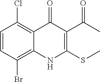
C1=CC(Br)=C2C(=C1Cl)C(=O)C(C(C)=O)=C(SC)N2
